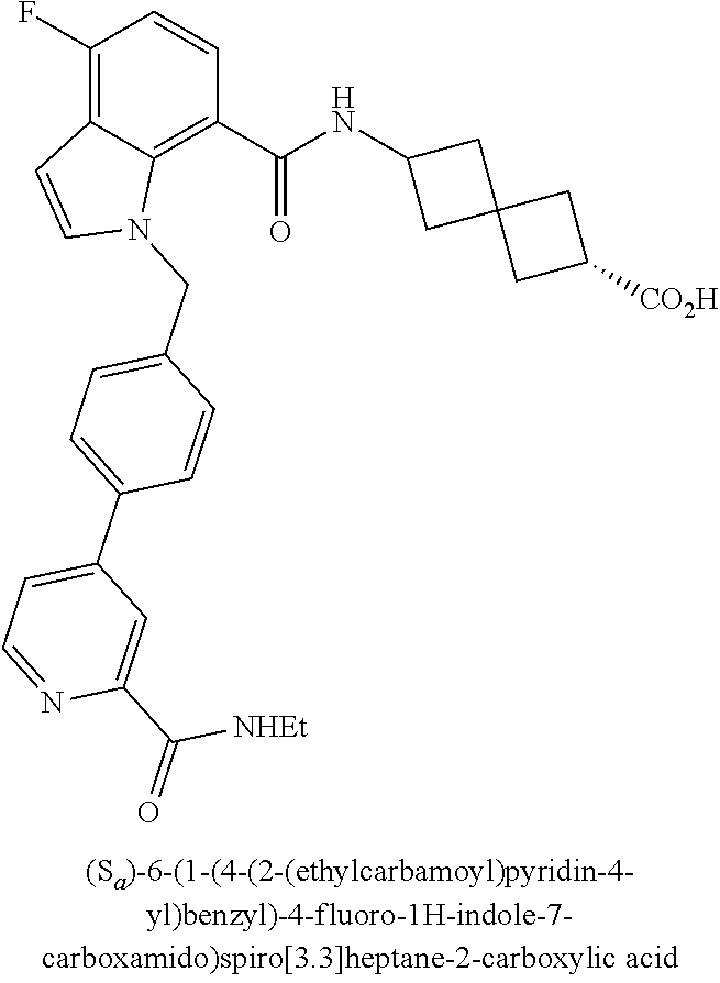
C1(F)=C2C(=C(C(NC3CC4(C3)CC([CO2H])C4)=O)C=C1)N(CC1=CC=C(C3=CC=NC(C(=O)[NHEt])=C3)C=C1)C=C2
